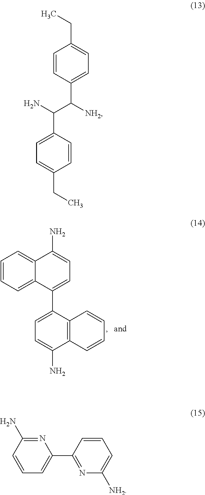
C1=CC=C2C(=C1)C(N)=CC=C2C1=CC=C(N)C2=C1C=CC=C2.C1(C(C(C2=CC=C(CC)C=C2)[NH2])N)=CC=C(CC)C=C1.N1=C(N)C=CC=C1C1=NC([NH2])=CC=C1
